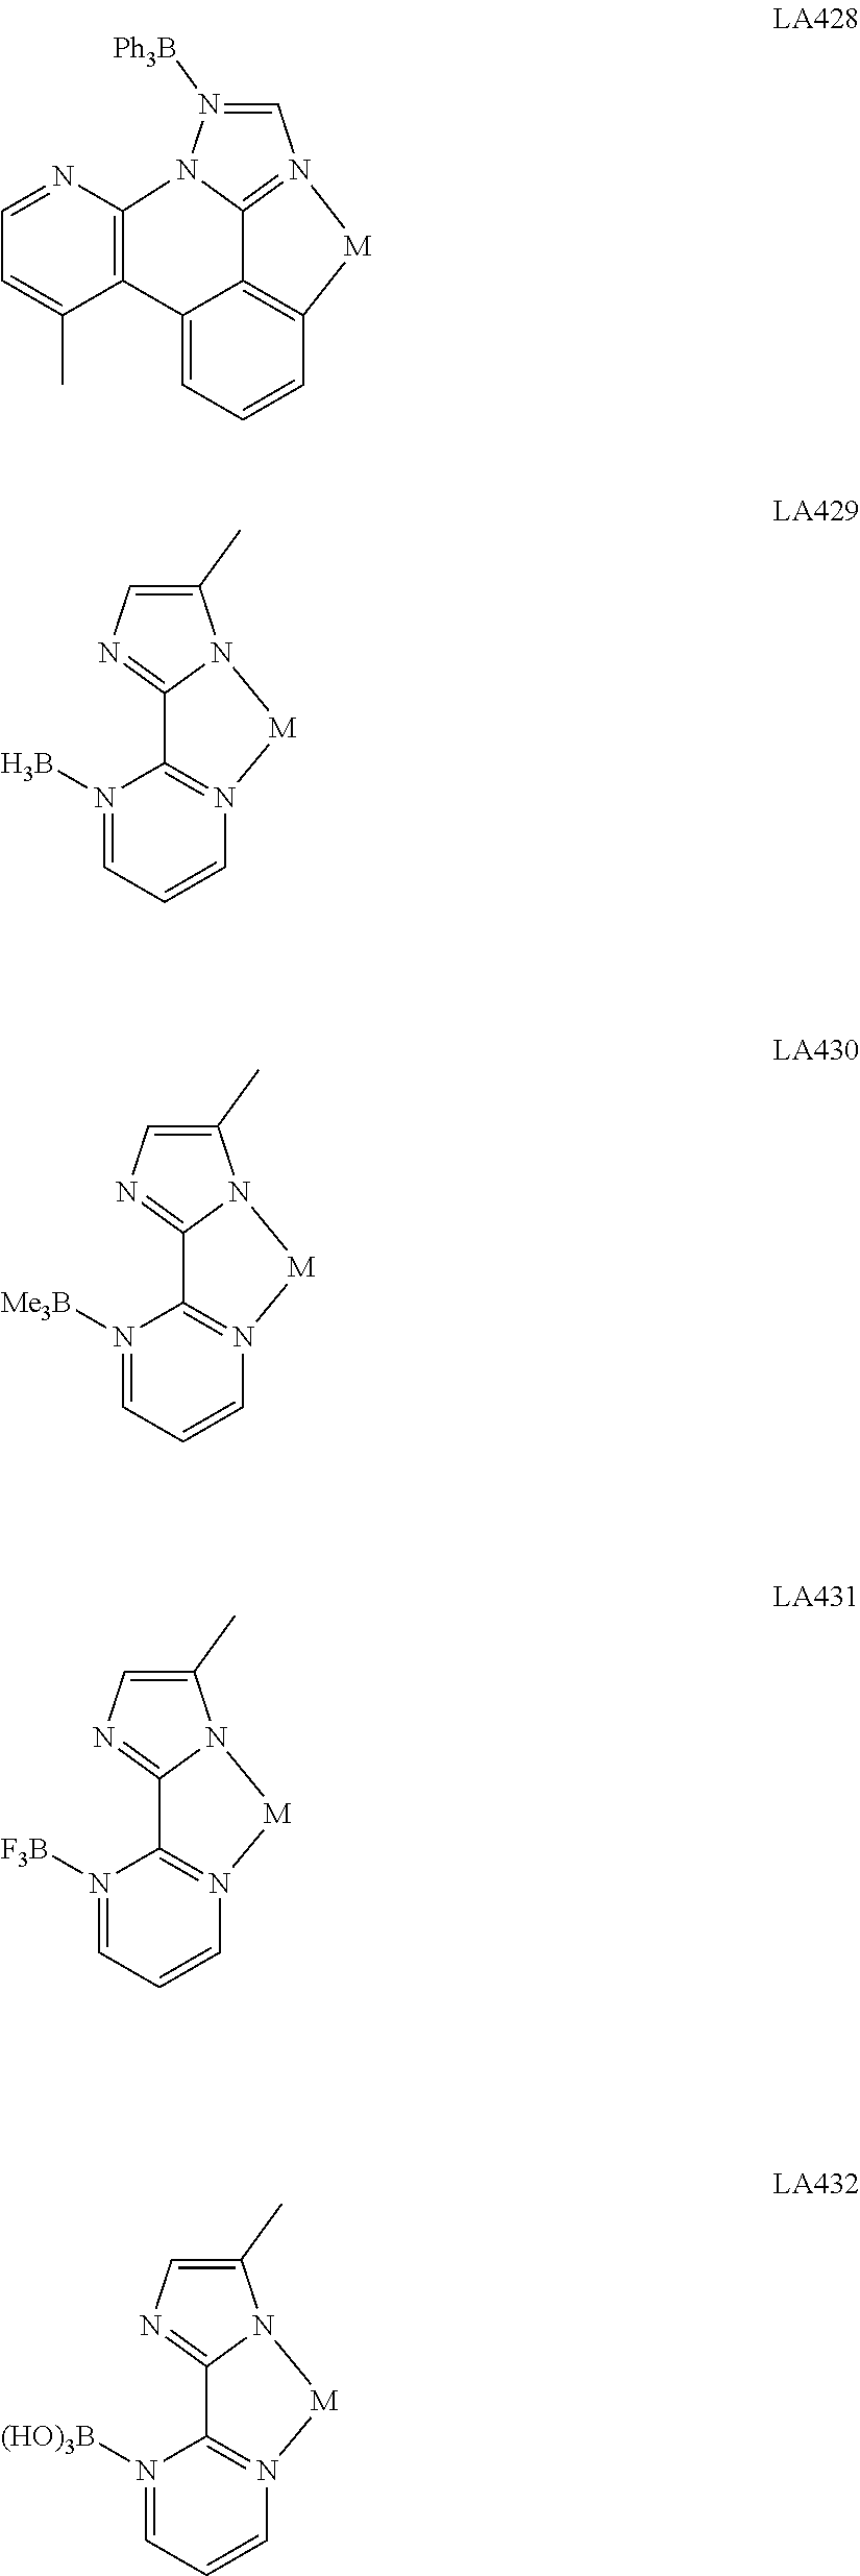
C1=C2C3=C(C=C1)[M]N1=C3N(N([Ph3B])=C1)C1=C2C(C)=CC=N1.C1=N(B)C2=N(C=C1)[M]N1C2=NC=C1C.C1=N([Me3B])C2=N(C=C1)[M]N1C2=NC=C1C.C1=N([F3B])C2=N(C=C1)[M]N1C2=NC=C1C.C1=N([(HO)3B])C2=N(C=C1)[M]N1C2=NC=C1C
